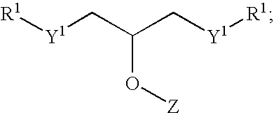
[R1][Y1]CC(C[Y1][R1])O[Z]
